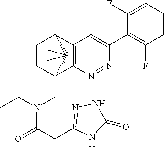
C12=C(N=NC(C3=C(F)C=CC=C3F)=C1)C1(CN(C(CC3=NNC(=O)N3)=O)CC)CCC2C1(C)C
